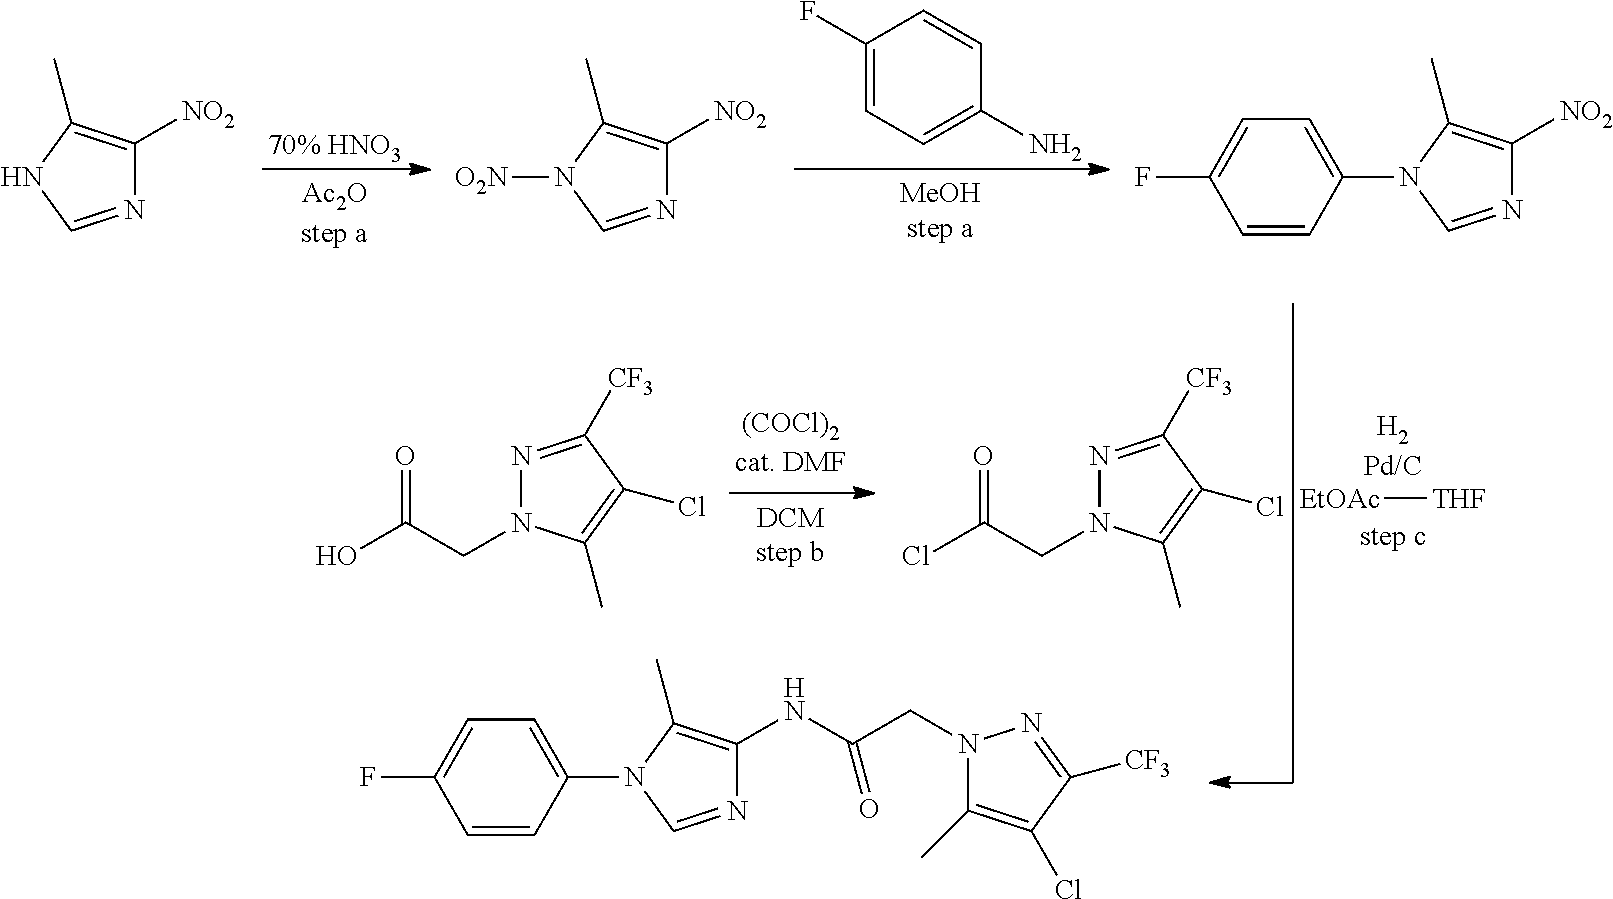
N1=CNC(C)=C1[NO2].N1=CN([O2N])C(C)=C1[NO2].C1(F)=CC=C(N)C=C1.N1=CN(C2=CC=C(F)C=C2)C(C)=C1[NO2].N1=C([CF3])C(Cl)=C(C)N1CC(O)=O.N1=C([CF3])C(Cl)=C(C)N1CC(Cl)=O.[EtOAc][THF].N1=CN(C2=CC=C(F)C=C2)C(C)=C1NC(CN1C(C)=C(Cl)C([CF3])=N1)=O
